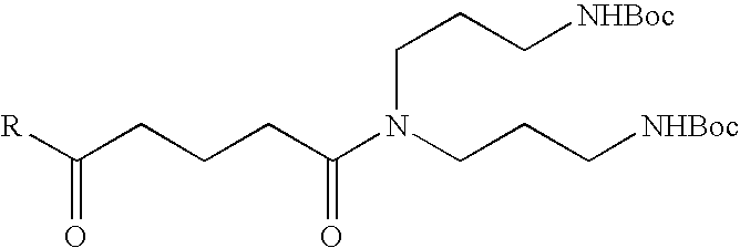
[R]C(CCCC(N(CCC[NHBoc])CCC[NHBoc])=O)=O
